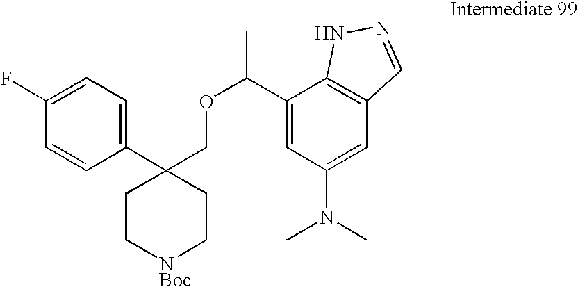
C1(C2(COC(C)C3=CC(N(C)C)=CC4=C3NN=C4)CC[NBoc]CC2)=CC=C(F)C=C1
